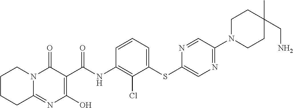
C12=NC(O)=C(C(NC3=C(Cl)C(SC4=CN=C(N5CCC(C)(CN)CC5)C=N4)=CC=C3)=O)C(=O)N1CCCC2
